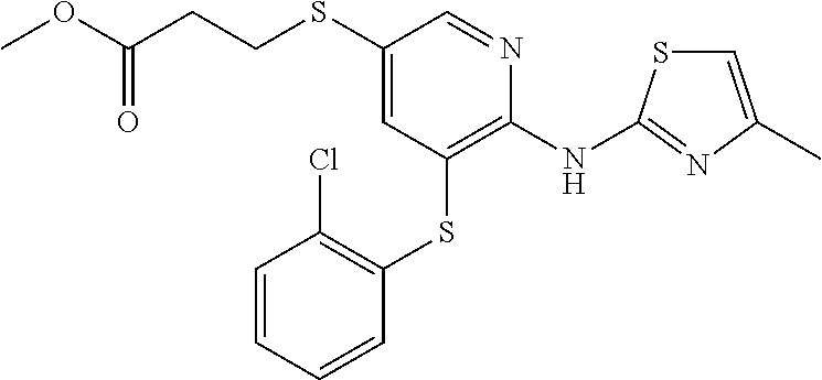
C1(SCCC(OC)=O)=CC(SC2=C(Cl)C=CC=C2)=C(NC2=NC(C)=CS2)N=C1
